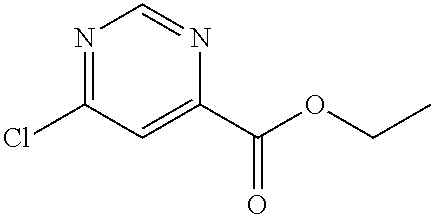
N1=C(Cl)C=C(C(OCC)=O)N=C1
